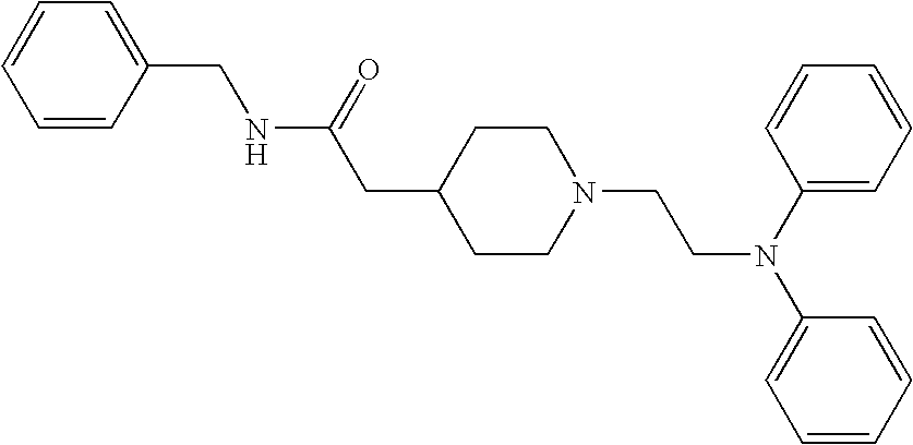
C(NC(CC1CCN(CCN(C2=CC=CC=C2)C2=CC=CC=C2)CC1)=O)C1=CC=CC=C1
